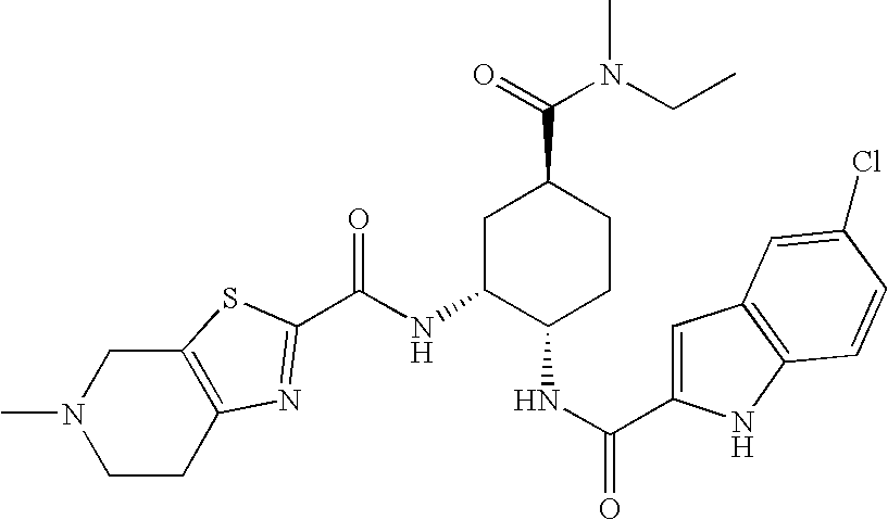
N(C1C(NC(=O)C2=CC3=C(N2)C=CC(Cl)=C3)CCC(C(=O)N(CC)C)C1)C(=O)C1=NC2=C(CN(C)CC2)S1
